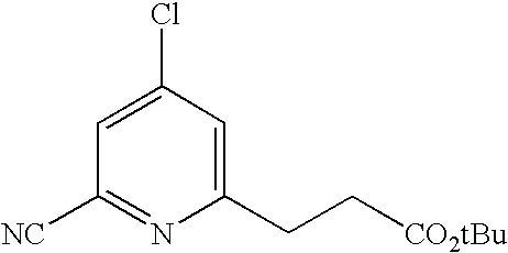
C1(CC[CO2tBu])=CC(Cl)=CC([NC])=N1
